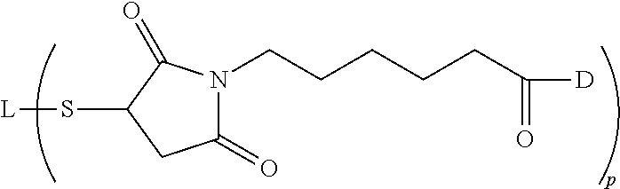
[L]SC1C(=O)N(CCCCCC([D])=O)C(=O)C1
